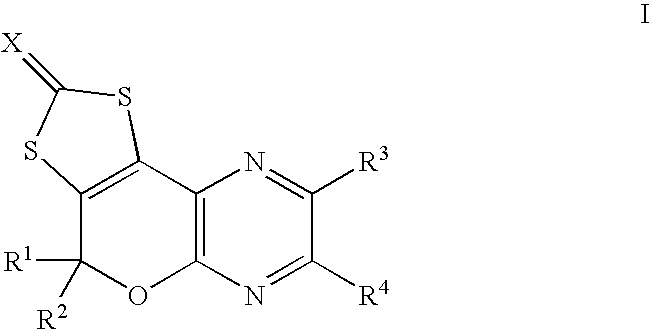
C12=C(N=C([R4])C([R3])=N1)OC([R1])([R2])C1=C2SC(=[X])S1
